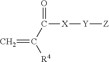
C=C(C(=O)[X][Y][Z])[R4]
